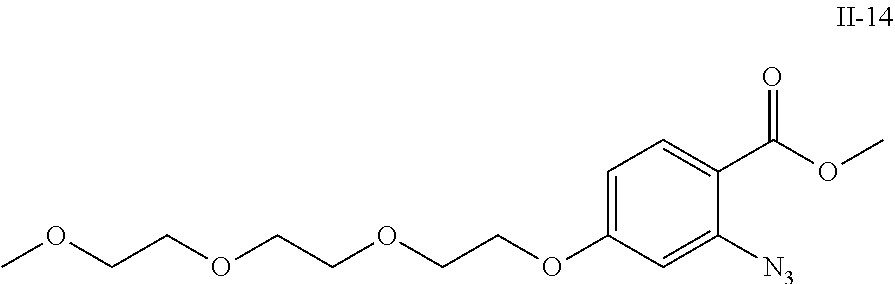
C1=C(OCCOCCOCCOC)C=C([N3])C(C(OC)=O)=C1
